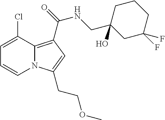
C1=C(Cl)C2=C(C(NCC3(O)CC(F)(F)CCC3)=O)C=C(CCOC)N2C=C1
